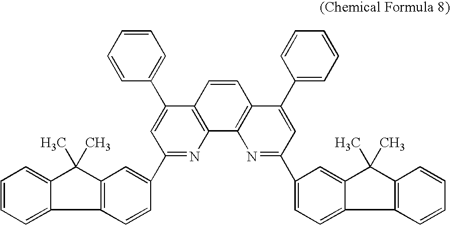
C1(C2=CC=CC=C2)=CC(C2=CC3=C(C=C2)C2=CC=CC=C2C3(C)C)=NC2=C1C=CC1=C2N=C(C2=CC=C3C(=C2)C(C)(C)C2=C3C=CC=C2)C=C1C1=CC=CC=C1
